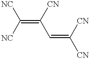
C(=C(C=C([CN])[CN])[CN])([NC])[NC]
